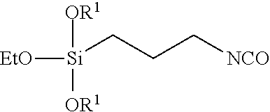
[OR1][Si]([OR1])(CCC[NCO])[EtO]
